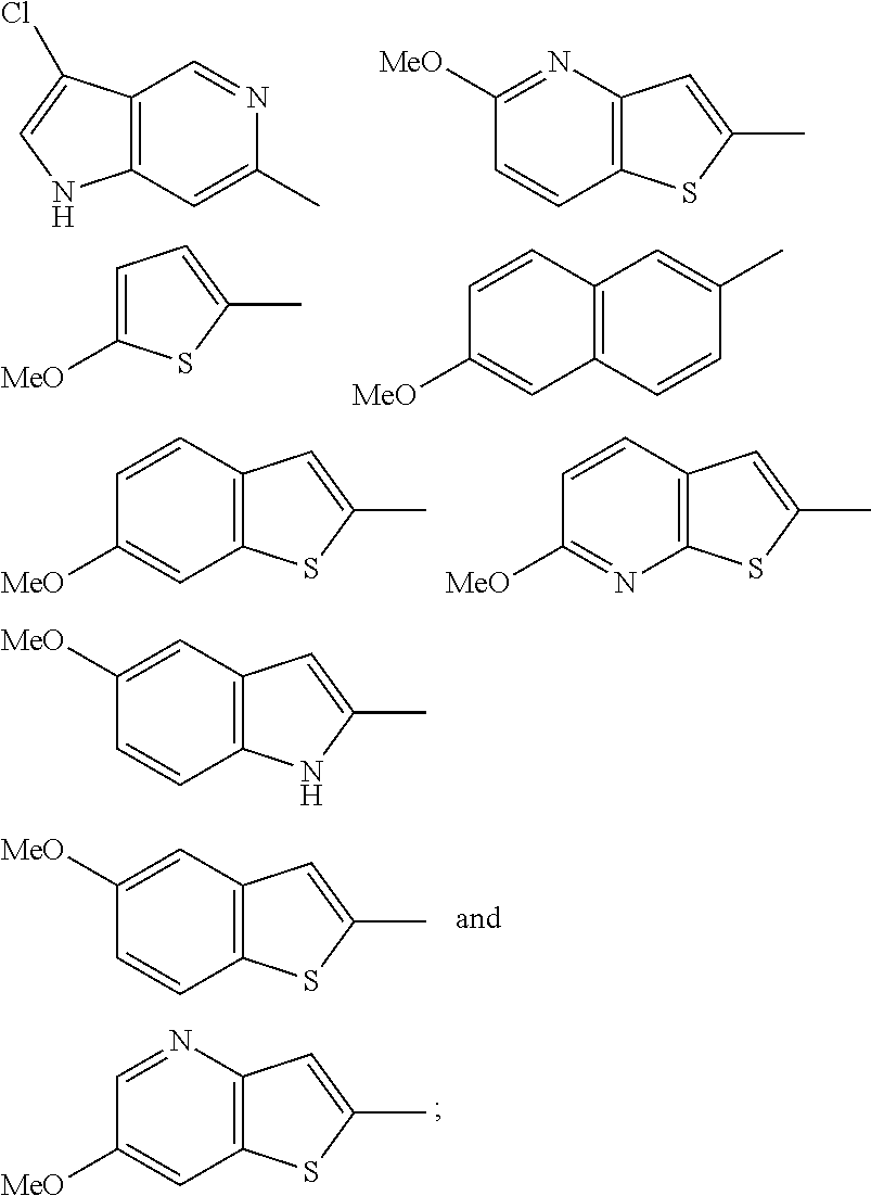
C12=C(C=C(C)N=C1)NC=C2Cl.C12=C(C=CC([MeO])=N1)SC(C)=C2.C1=C([MeO])SC(C)=C1.C12=C(C=CC(C)=C1)C=C([MeO])C=C2.C12=C(C=C([MeO])C=C1)SC(C)=C2.C12=C(N=C([MeO])C=C1)SC(C)=C2.C12=C(C=CC([MeO])=C1)SC(C)=C2.C12=C(C=C([MeO])C=N1)SC(C)=C2.C12=C(C=CC([MeO])=C1)NC(C)=C2
